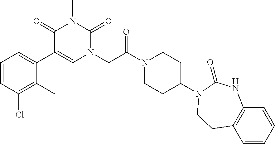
C1=CC(Cl)=C(C)C(C2=CN(CC(N3CCC(N4C(=O)NC5=C(C=CC=C5)CC4)CC3)=O)C(=O)N(C)C2=O)=C1
